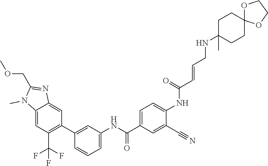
C12=CC(C(F)(F)F)=C(C3=CC(NC(C4=CC=C(NC(C=CCNC5(C)CCC6(CC5)OCCO6)=O)C(C#N)=C4)=O)=CC=C3)C=C1N=C(COC)N2C
